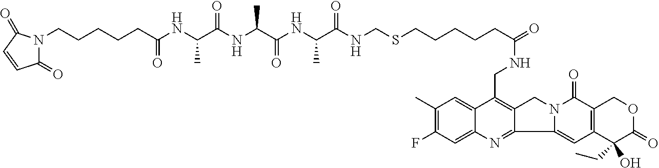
C1(C)=C(F)C=C2C(=C1)C(CNC(=O)CCCCCSCNC(C(NC(C(NC(C(NC(CCCCCN1C(=O)C=CC1=O)=O)C)=O)C)=O)C)=O)=C1C(=N2)C2=CC3=C(C(=O)N2C1)COC(=O)C3(CC)O
